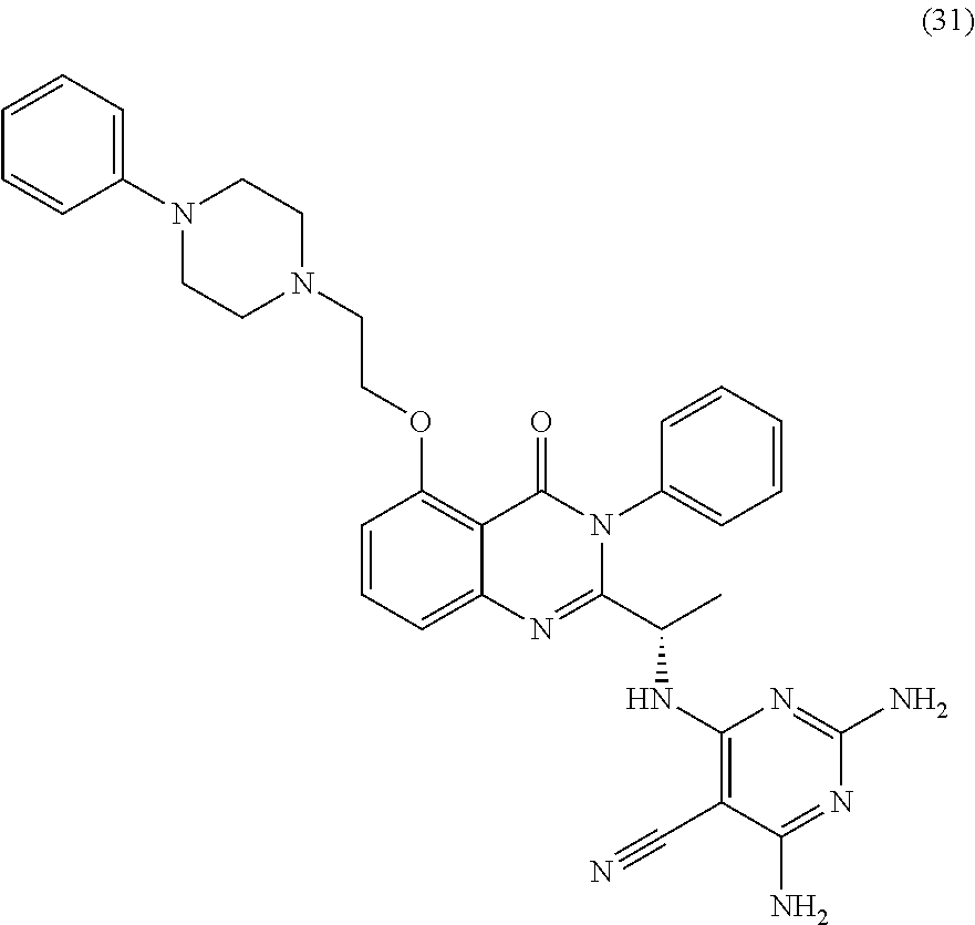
C(OC1=C2C(=CC=C1)N=C(C(C)NC1=C(C#N)C(N)=NC(N)=N1)N(C1=CC=CC=C1)C2=O)CN1CCN(C2=CC=CC=C2)CC1
